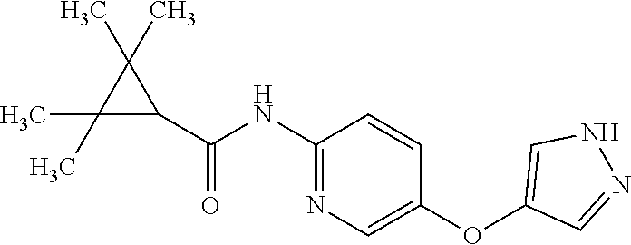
C1(NC(C2C(C)(C)C2(C)C)=O)=NC=C(OC2=CNN=C2)C=C1
